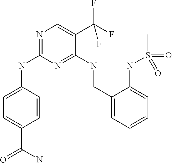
C1=C(NC2=NC=C(C(F)(F)F)C(NCC3=CC=CC=C3NS(C)(=O)=O)=N2)C=CC(C(=O)N)=C1
